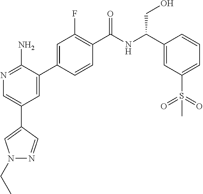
N1=C(N)C(C2=CC(F)=C(C(NC(C3=CC(S(=O)(=O)C)=CC=C3)CO)=O)C=C2)=CC(C2=CN(CC)N=C2)=C1
